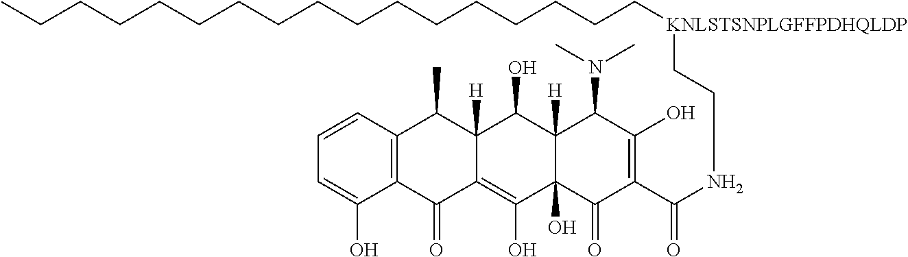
C12=C(C=CC=C1O)C(C)C1([H])C(=C(O)C3(O)C([H])(C1O)C(N(C)C)C(O)=C(C(NCC[KNLSTSNPLGFFPDHQLDP]CCCCCCCCCCCCCCCCC)=O)C3=O)C2=O
